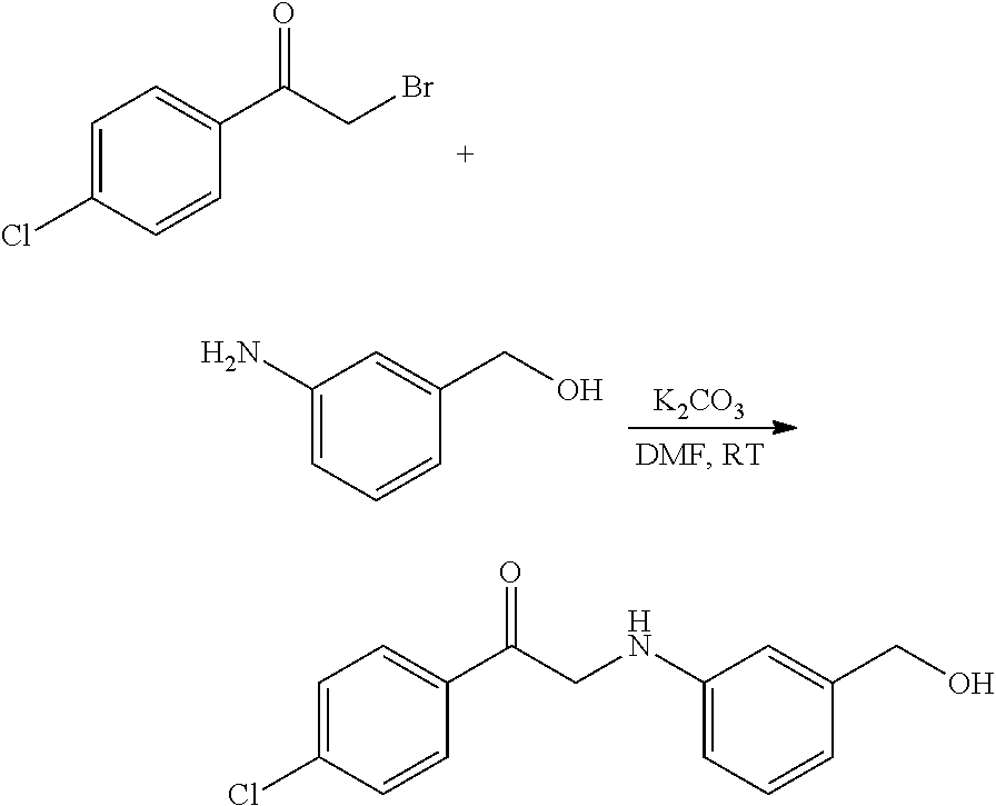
C1=C(Cl)C=CC(C(CBr)=O)=C1.C1(N)=CC=CC(CO)=C1.[K2CO3].C1=C(Cl)C=CC(C(CNC2=CC=CC(CO)=C2)=O)=C1
